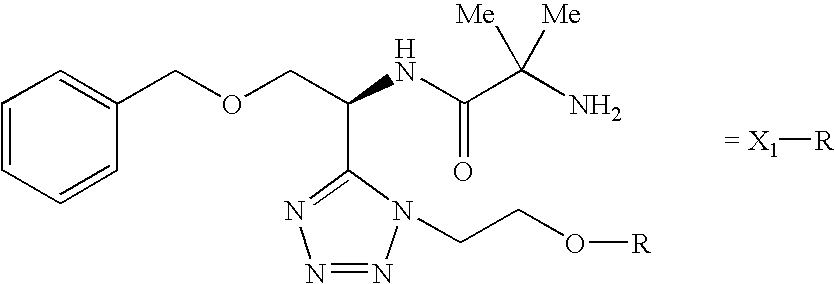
[= X1][R].C1=CC=CC(COCC(C2=NN=NN2CCO[R])NC(C(N)([Me])[Me])=O)=C1
